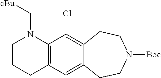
C12=C(C(Cl)=C3C(=C1)CCN([Boc])CC3)N(C[cBu])CCC2
